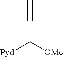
C#CC([Pyd])[OMe]
